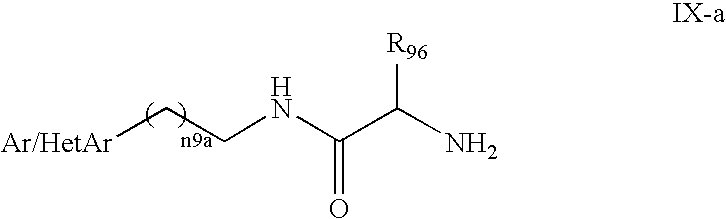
[Ar/HetAr]CCNC(C(N)[R96])=O
